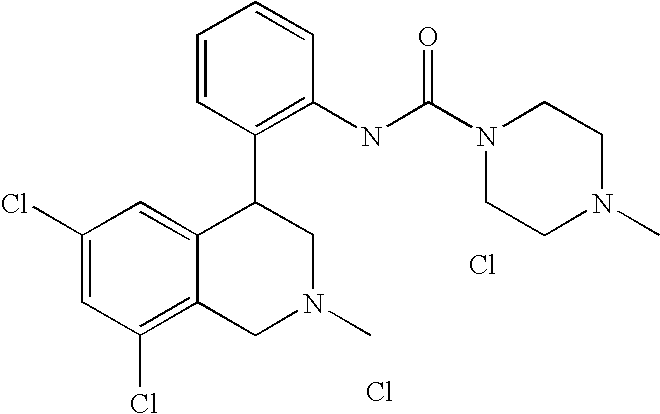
C1(Cl)=CC(Cl)=C2C(=C1)C(C1=C(NC(N3CCN(C)CC3)=O)C=CC=C1)CN(C)C2.Cl.Cl
